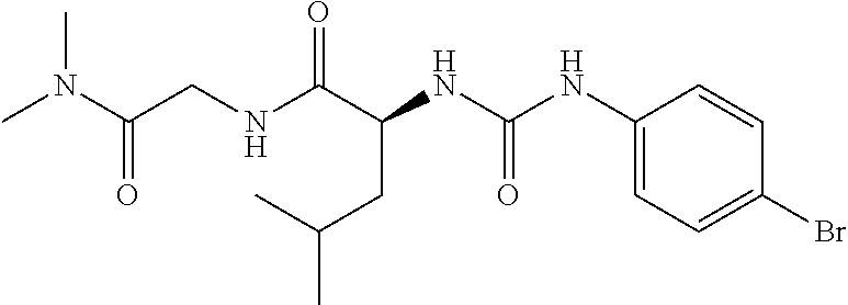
O=C(NC(C(NCC(N(C)C)=O)=O)CC(C)C)NC1=CC=C(Br)C=C1
